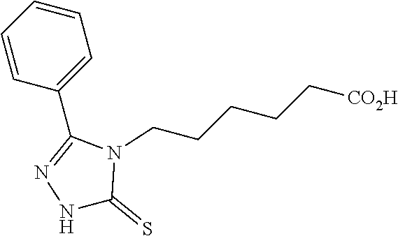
C1=CC(C2=NNC(=S)N2CCCCC[CO2H])=CC=C1
